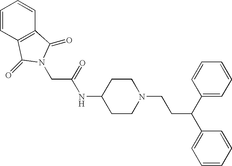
C1CC(NC(=O)CN2C(=O)C3=C(C=CC=C3)C2=O)CCN1CCC(C1=CC=CC=C1)C1=CC=CC=C1
